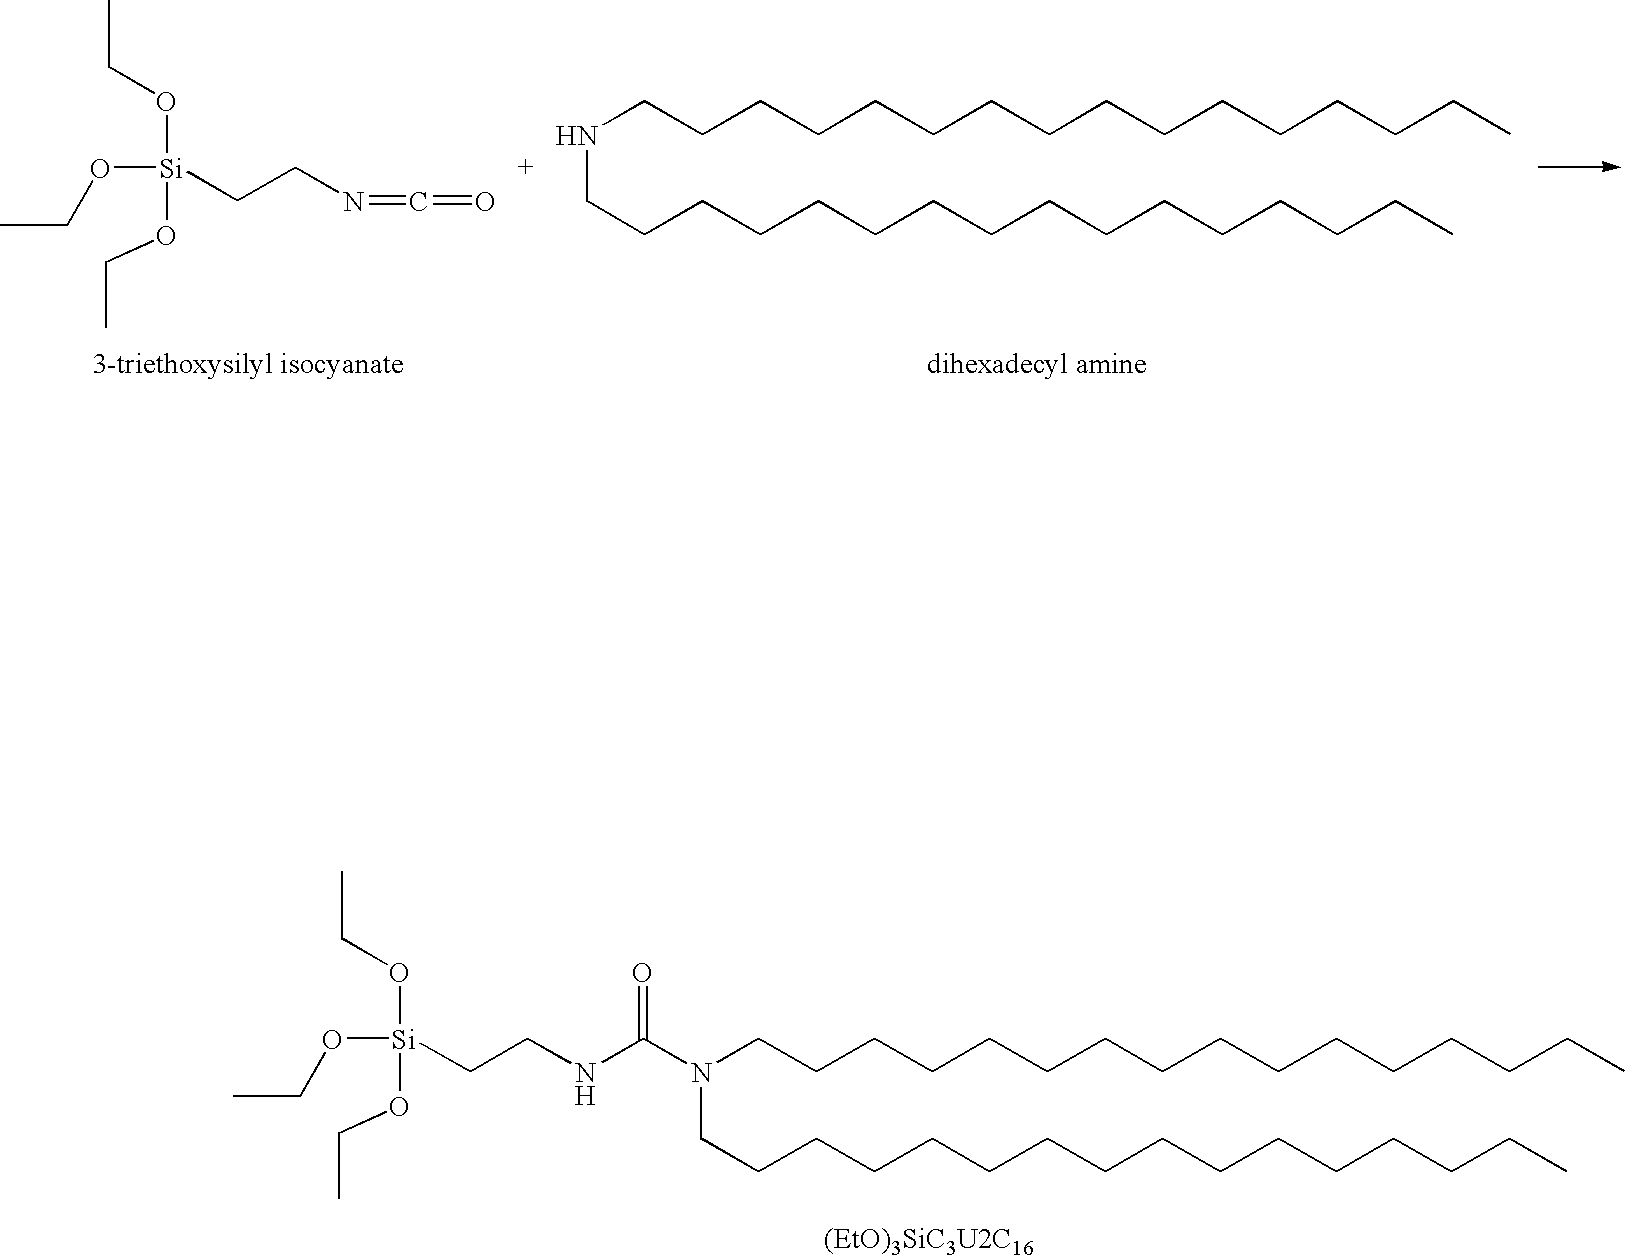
N(CCCCCCCCCCCCCCCC)(CCCCCCCCCCCCCCCC)C(NCC[Si](OCC)(OCC)OCC)=O.N(CCCCCCCCCCCCCCCC)CCCCCCCCCCCCCCCC.C(C[Si](OCC)(OCC)OCC)N=C=O
